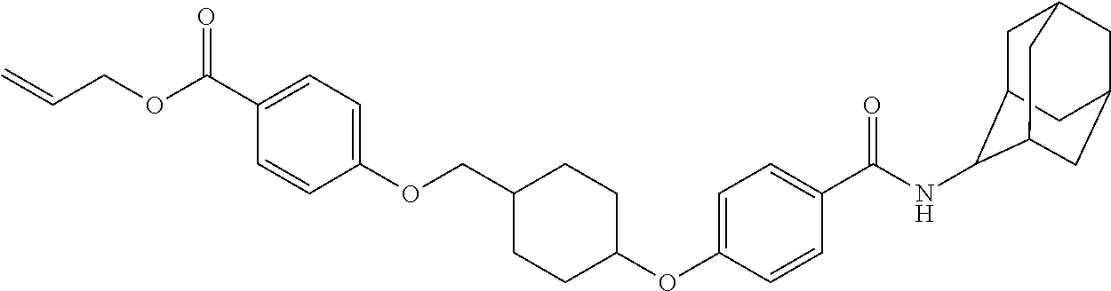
C1=C(OC2CCC(COC3=CC=C(C(=O)OCC=C)C=C3)CC2)C=CC(C(=O)NC2C3CC4CC(CC2C4)C3)=C1
